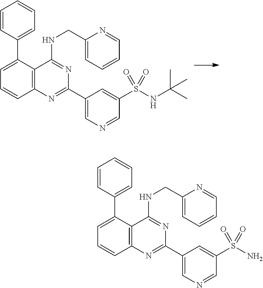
C1=C(C2=CC=CC=C2)C2=C(C=C1)N=C(C1=CN=CC(S(NC(C)(C)C)(=O)=O)=C1)N=C2NCC1=CC=CC=N1.C1=C(C2=CC=CC=C2)C2=C(C=C1)N=C(C1=CN=CC(S(N)(=O)=O)=C1)N=C2NCC1=CC=CC=N1
